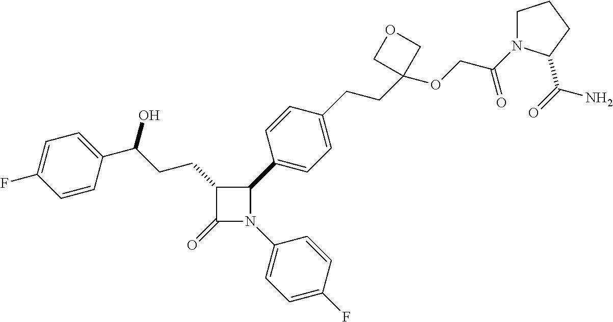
C1(=O)N(C2=CC=C(F)C=C2)C(C2=CC=C(CCC3(OCC(=O)N4CCCC4C(=O)N)COC3)C=C2)C1CCC(O)C1=CC=C(F)C=C1
